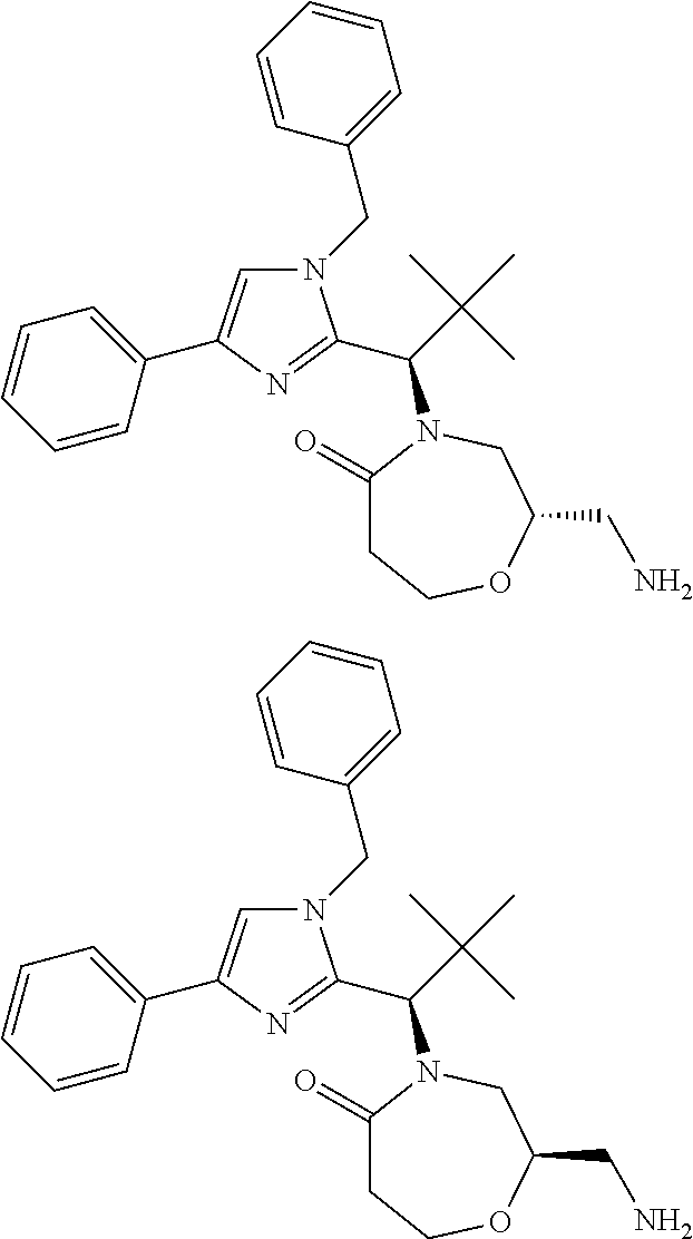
N1(CC2=CC=CC=C2)C=C(C2=CC=CC=C2)N=C1C(C(C)(C)C)N1C(=O)CCOC(CN)C1.N1(CC2=CC=CC=C2)C=C(C2=CC=CC=C2)N=C1C(C(C)(C)C)N1C(=O)CCOC(CN)C1
